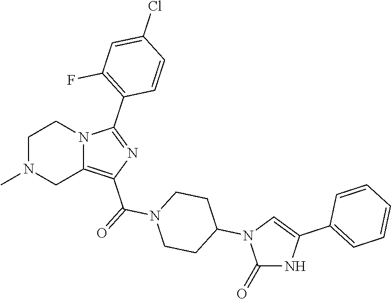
C1N(C)CC2=C(C(=O)N3CCC(N4C(=O)NC(C5=CC=CC=C5)=C4)CC3)N=C(C3=C(F)C=C(Cl)C=C3)N2C1
